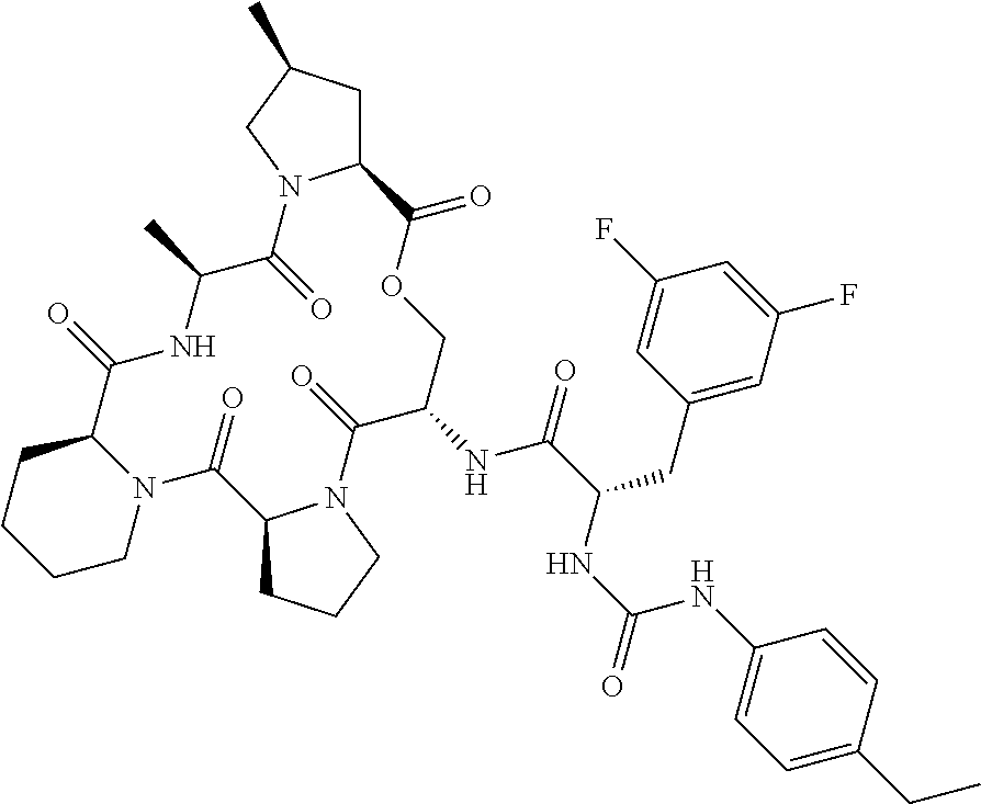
N12C(CCCC1)C(=O)NC(C)C(=O)N1C(CC(C)C1)C(=O)OCC(NC(C(NC(NC1=CC=C(CC)C=C1)=O)CC1=CC(F)=CC(F)=C1)=O)C(=O)N1C(C2=O)CCC1
